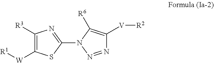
N1=NN(C2=NC([R3])=C([W][R1])S2)C([R6])=C1[V][R2]
